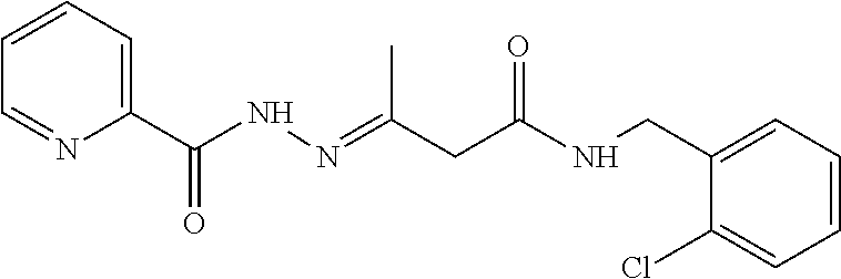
C1=CC=C(C(NN=C(CC(NCC2=CC=CC=C2Cl)=O)C)=O)N=C1
